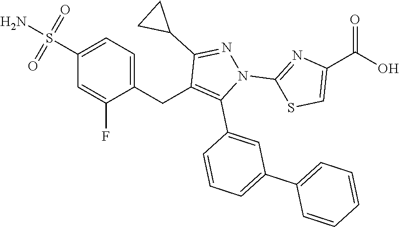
C1(CC2=C(C3=CC(C4=CC=CC=C4)=CC=C3)N(C3=NC(C(=O)O)=CS3)N=C2C2CC2)=CC=C(S(N)(=O)=O)C=C1F
